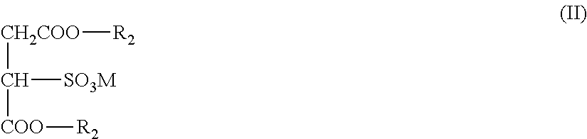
[CH2COO](C([COO][R2])[SO3M])[R2]
